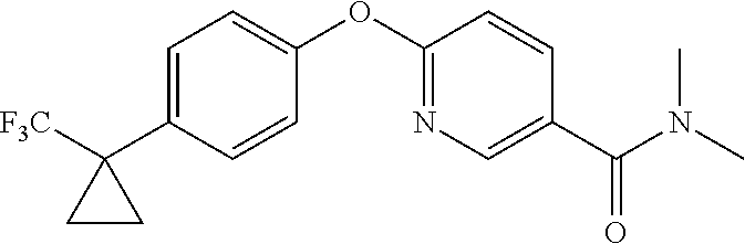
C1(OC2=NC=C(C(N(C)C)=O)C=C2)=CC=C(C2([F3C])CC2)C=C1
